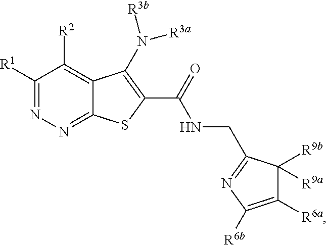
C1([R1])=NN=C2C(=C1[R2])C(N([R3a])[R3b])=C(C(=O)NCC1=NC([R6b])=C([R6a])C1([R9a])[R9b])S2
